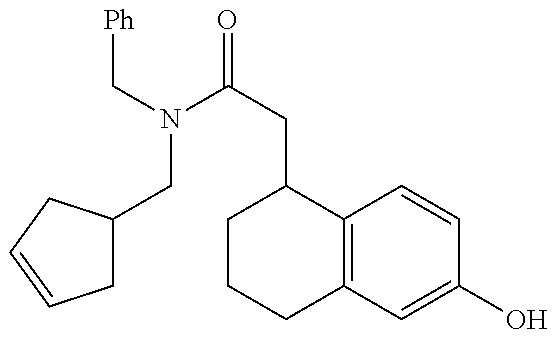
C1C(CN(C(CC2CCCC3=C2C=CC(O)=C3)=O)C[Ph])CC=C1
